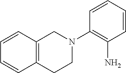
C1=CC=CC(N2CC3=C(CC2)C=CC=C3)=C1N
